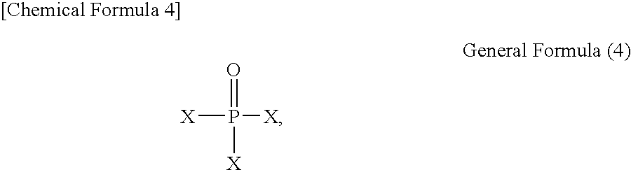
O=P([X])([X])[X]
